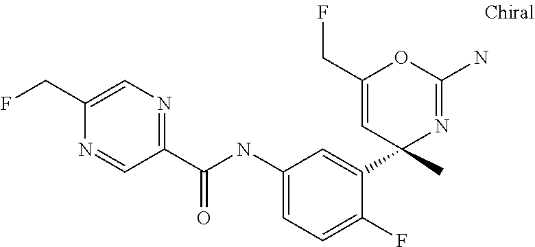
C1(C(NC2=CC=C(F)C(C3(C)N=C(N)OC(CF)=C3)=C2)=O)=NC=C(CF)N=C1
